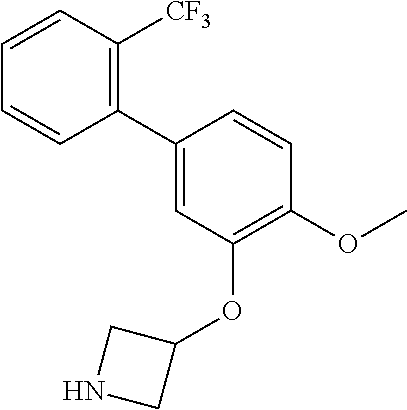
C1(C2=C([CF3])C=CC=C2)=CC(OC2CNC2)=C(OC)C=C1
